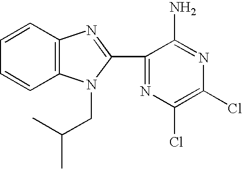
C1=CC2=C(C=C1)N(CC(C)C)C(C1=NC(Cl)=C(Cl)N=C1N)=N2
